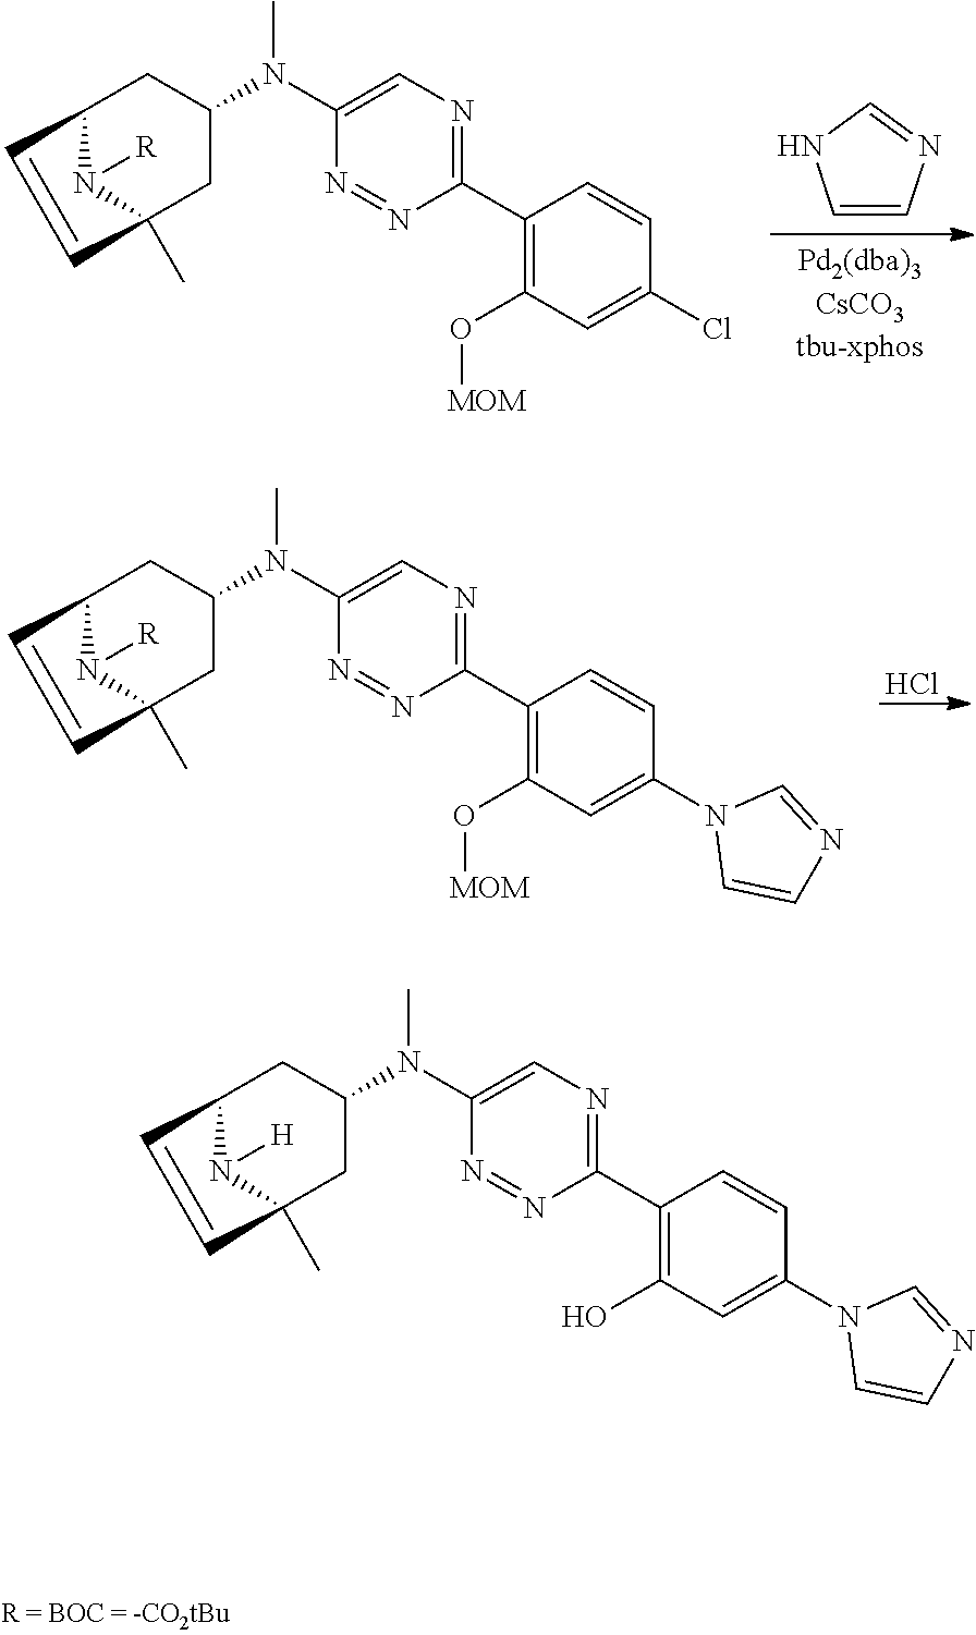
C1=CN=CN1.C1(C2=NC=C(N(C)C3CC4(C)N([R])C(C3)C=C4)N=N2)=C(O[MOM])C=C(Cl)C=C1.C1(C2=NC=C(N(C)C3CC4(C)N([R])C(C3)C=C4)N=N2)=C(O[MOM])C=C(N2C=CN=C2)C=C1.Cl.C1(C2=NC=C(N(C)C3CC4(C)N([H])C(C3)C=C4)N=N2)=C(O)C=C(N2C=CN=C2)C=C1
